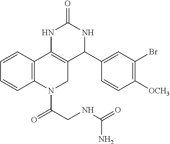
C12=C(C=CC=C1)C1=C(CN2C(CNC(=O)N)=O)C(C2=CC(Br)=C([OCH3])C=C2)NC(=O)N1
